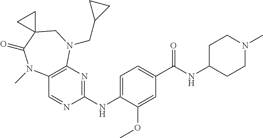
C12=C(N=C(NC3=CC=C(C(NC4CCN(C)CC4)=O)C=C3OC)N=C1)N(CC1CC1)CC1(C(=O)N2C)CC1
